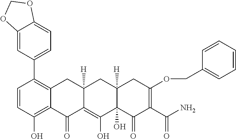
C1=CC(O)=C2C(=C1C1=CC=C3C(=C1)OCO3)CC1([H])C(=C(O)C3(O)C([H])(C1)CC(OCC1=CC=CC=C1)=C(C(N)=O)C3=O)C2=O
